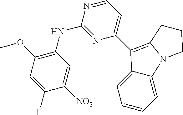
C1(NC2=NC(C3=C4N(C5=CC=CC=C53)CCC4)=CC=N2)=C(OC)C=C(F)C([NO2])=C1
